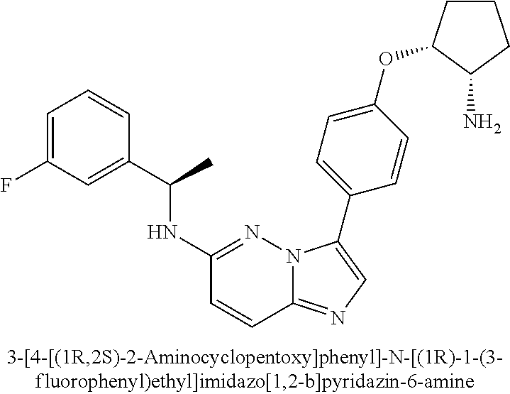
C1(NC(C2=CC(F)=CC=C2)C)=NN2C(=NC=C2C2=CC=C(OC3CCCC3N)C=C2)C=C1
